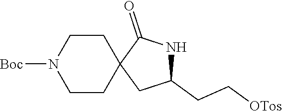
C1(CC[OTos])NC(=O)C2(C1)CCN([Boc])CC2
